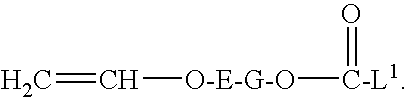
C=C[O-E-G-O][C-L1]=O
